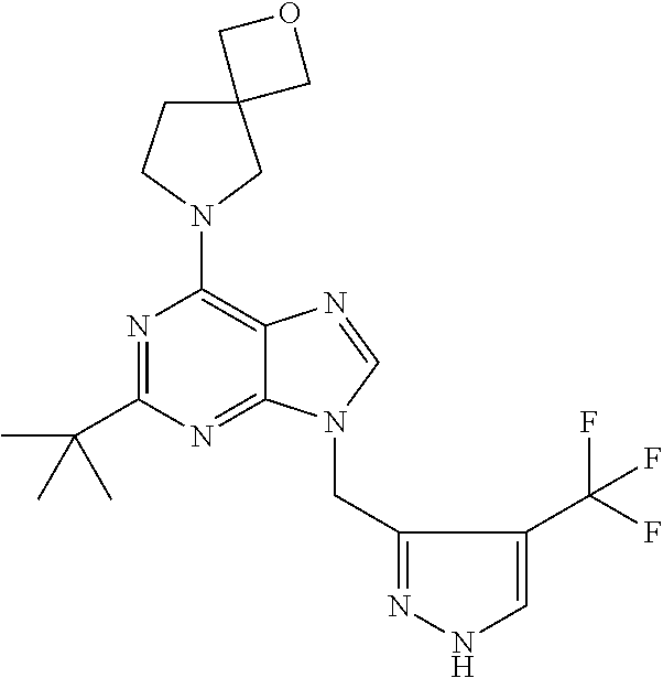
N1=C(C(C)(C)C)N=C2C(=C1N1CC3(CC1)COC3)N=CN2CC1=NNC=C1C(F)(F)F
